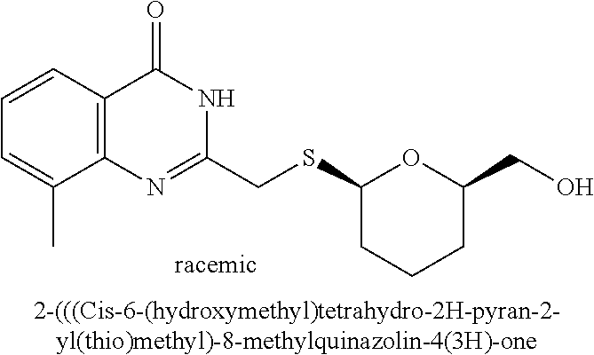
C1=C(C)C2=C(C=C1)C(=O)NC(CSC1CCCC(CO)O1)=N2.[2-(((Cis-6-(hydroxymethyl)tetrahydro-2H-pyran-2-yl(thio)methyl)-8-methylquinazolin-4(3H)-one]
